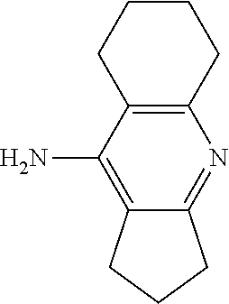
C1(N)=C2CCCC2=NC2=C1CCCC2
